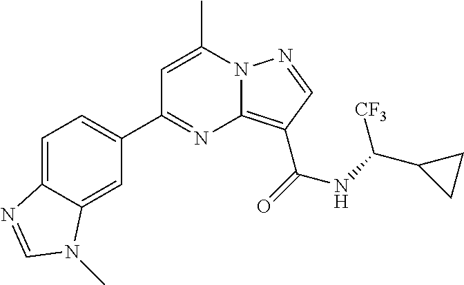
C1=C(C)N2C(=C(C(=O)NC(C3CC3)[CF3])C=N2)N=C1C1=CC=C2C(=C1)N(C)C=N2
